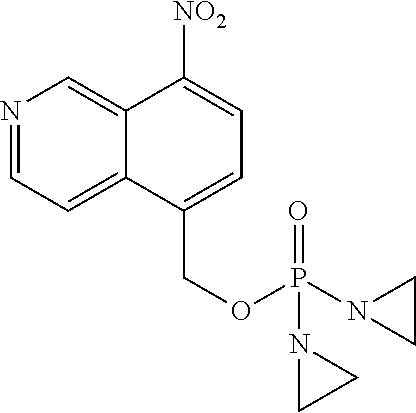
C12=CC=NC=C1C([NO2])=CC=C2COP(=O)(N1CC1)N1CC1
